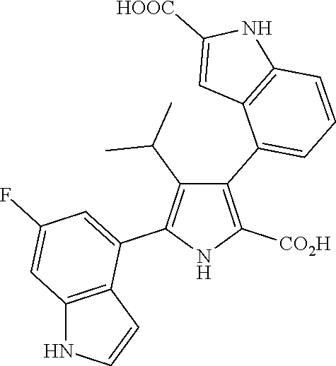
C1(C2=CC=CC3=C2C=C([HOOC])N3)=C([CO2H])NC(C2=CC(F)=CC3=C2C=CN3)=C1C(C)C
